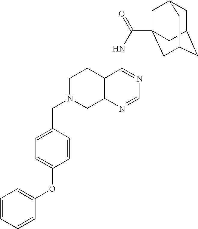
C1N(CC2=CC=C(OC3=CC=CC=C3)C=C2)CC2=C(C1)C(NC(=O)C13CC4CC(CC(C1)C4)C3)=NC=N2
